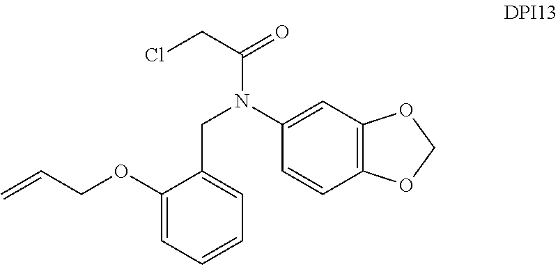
C1(OCC=C)=CC=CC=C1CN(C(CCl)=O)C1=CC2=C(C=C1)OCO2
